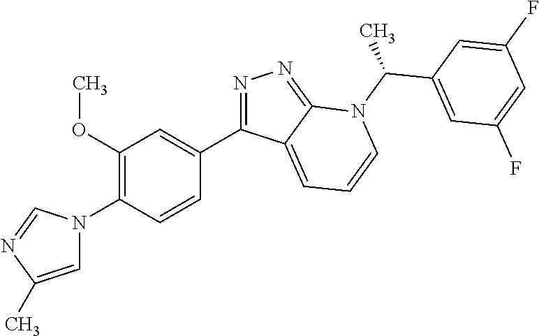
C1(C2=NN=C3C2=CC=CN3C(C)C2=CC(F)=CC(F)=C2)=CC(OC)=C(N2C=C(C)N=C2)C=C1
